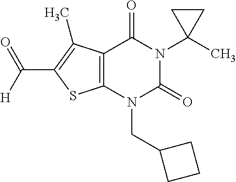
C12=C(N(CC3CCC3)C(=O)N(C3(C)CC3)C1=O)SC(C([H])=O)=C2C
